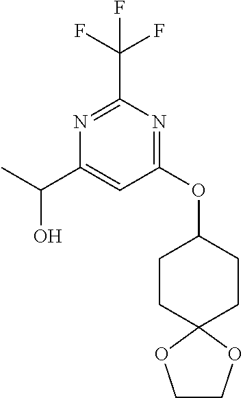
N1=C(C(F)(F)F)N=C(OC2CCC3(CC2)OCCO3)C=C1C(C)O
